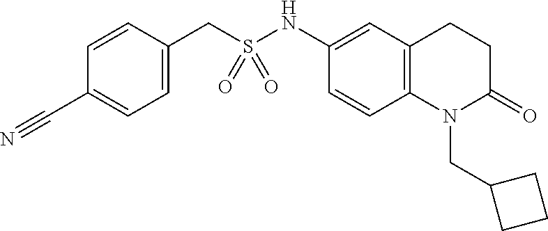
C1=CC(CS(NC2=CC3=C(C=C2)N(CC2CCC2)C(=O)CC3)(=O)=O)=CC=C1C#N
